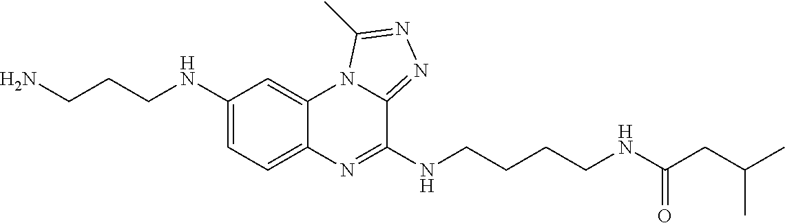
C1(NCCCN)=CC=C2C(=C1)N1C(=NN=C1C)C(NCCCCNC(CC(C)C)=O)=N2
